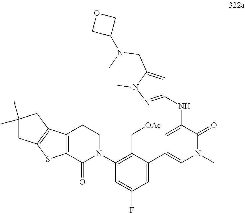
C12=C(C(=O)N(C3=C(C[OAc])C(C4=CN(C)C(=O)C(NC5=NN(C)C(CN(C)C6COC6)=C5)=C4)=CC(F)=C3)CC1)SC1=C2CC(C)(C)C1
